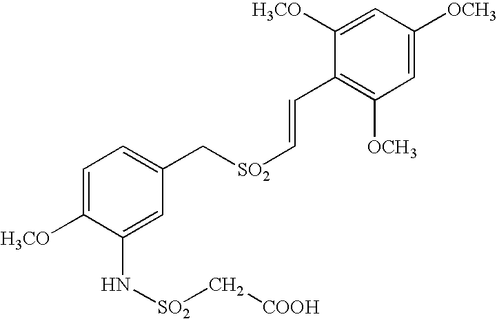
C1=C([H3CO])C(N[SO2]C[COOH])=CC(C[SO2]C=CC2=C([OCH3])C=C([OCH3])C=C2[H3CO])=C1
